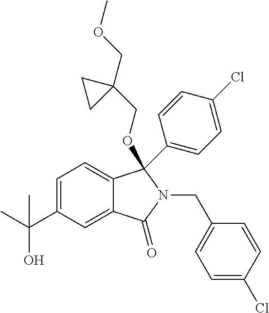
C1=C(C(C)(O)C)C=C2C(=C1)C(C1=CC=C(Cl)C=C1)(OCC1(COC)CC1)N(CC1=CC=C(Cl)C=C1)C2=O
